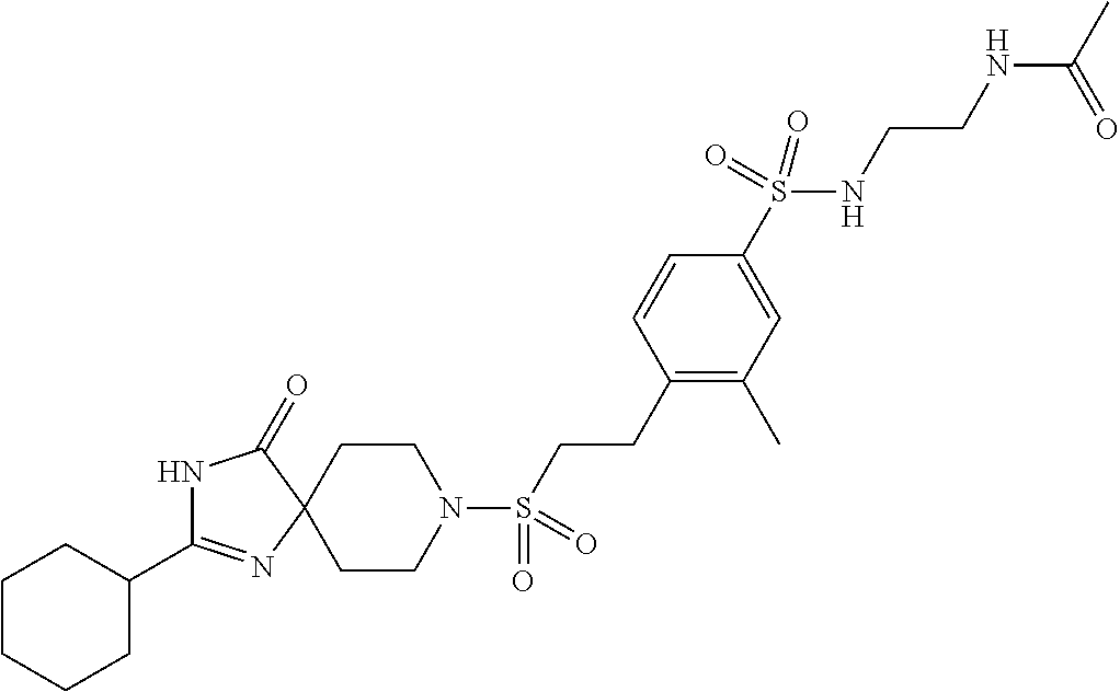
C1CN(S(=O)(=O)CCC2=C(C)C=C(S(NCCNC(C)=O)(=O)=O)C=C2)CCC12N=C(C1CCCCC1)NC2=O
